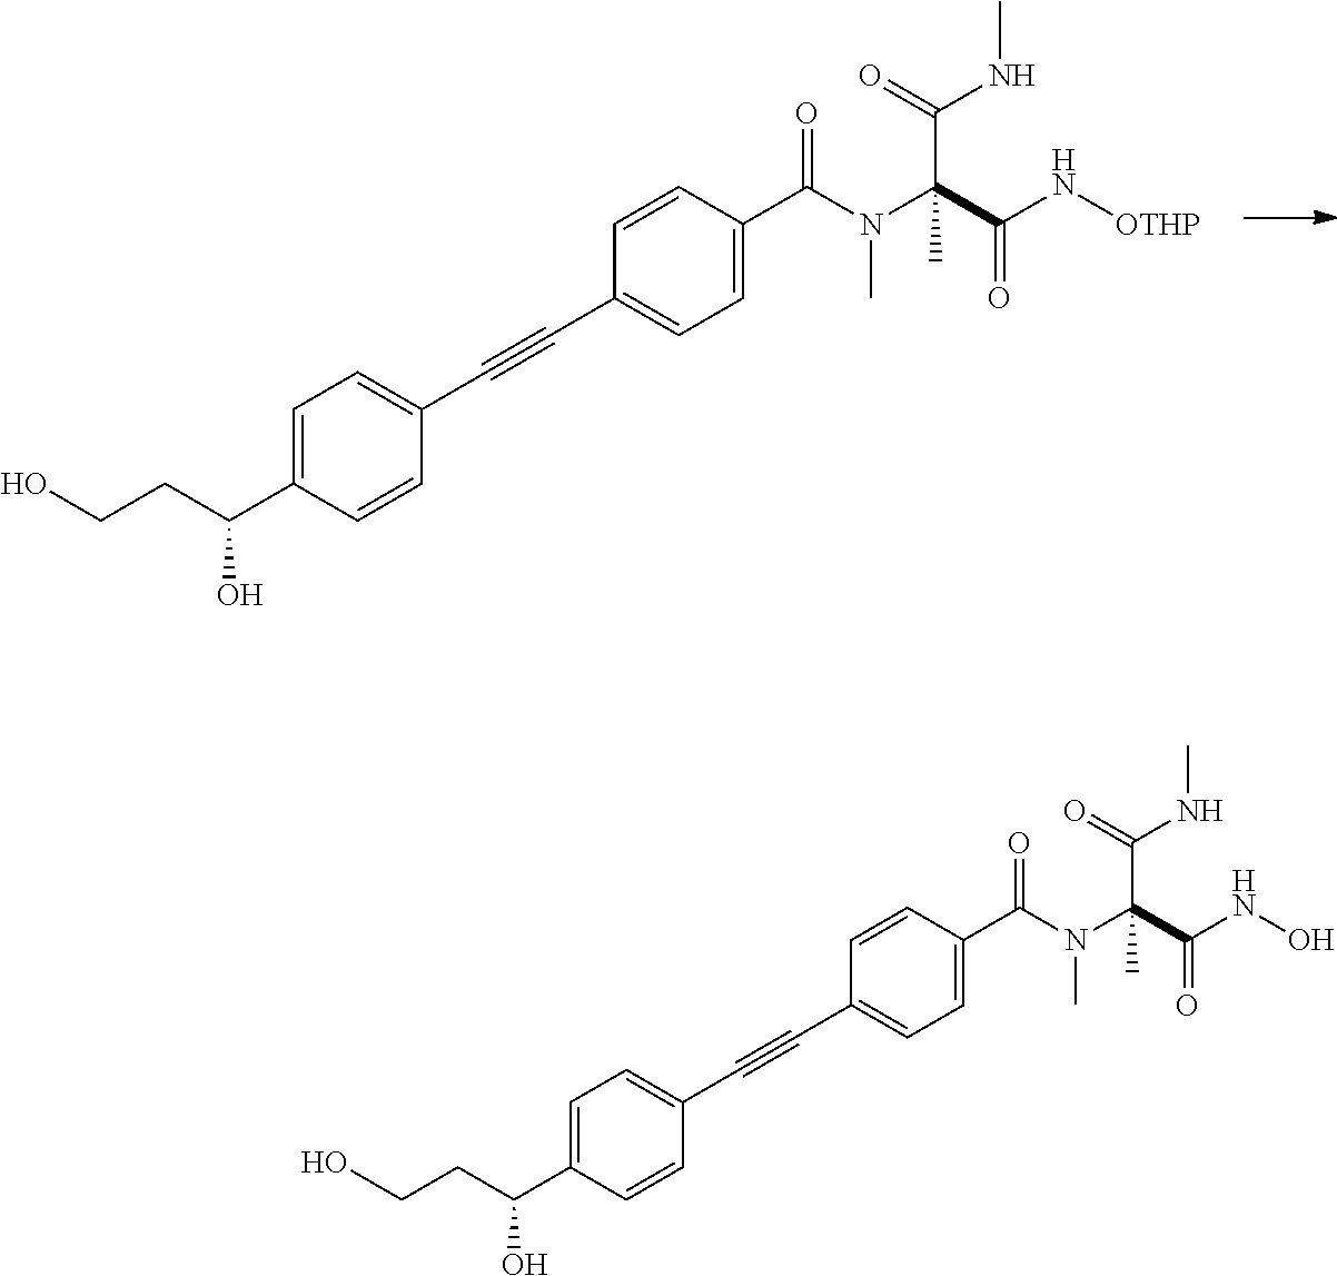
C1=C(C(N(C(C(N[OTHP])=O)(C(=O)NC)C)C)=O)C=CC(C#CC2=CC=C(C(CCO)O)C=C2)=C1.C1=C(C(N(C(C(NO)=O)(C(=O)NC)C)C)=O)C=CC(C#CC2=CC=C(C(CCO)O)C=C2)=C1
